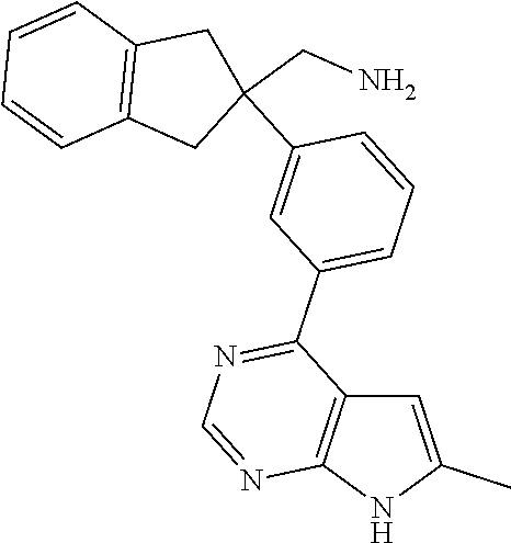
C1=C(C)NC2=C1C(C1=CC=CC(C3(CN)CC4=C(C3)C=CC=C4)=C1)=NC=N2
